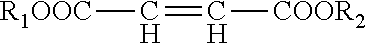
C(=C[COOR2])[R1OOC]
